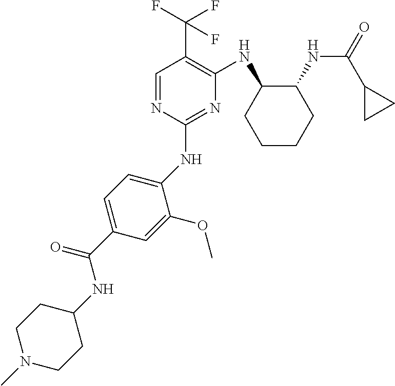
C1(NC2=CC=C(C(NC3CCN(C)CC3)=O)C=C2OC)=NC(NC2CCCCC2NC(=O)C2CC2)=C(C(F)(F)F)C=N1
